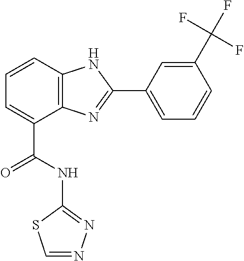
C1=CC2=C(C(C(NC3=NN=CS3)=O)=C1)N=C(C1=CC=CC(C(F)(F)F)=C1)N2
